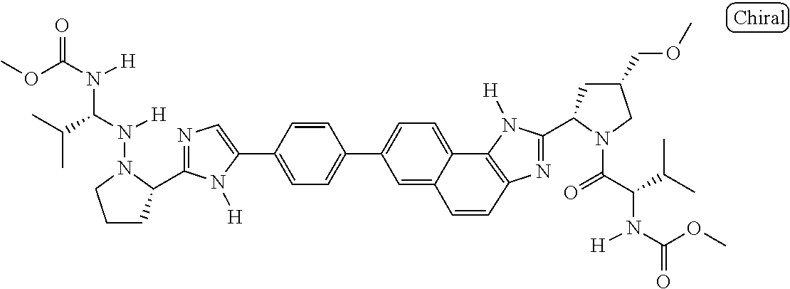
C1(C2=CC=C(C3=CC=C4C5=C(N=C(C6CC(COC)CN6C(=O)C(C(C)C)N([H])C(OC)=O)N5[H])C=CC4=C3)C=C2)=CN=C(C2CCCN2N([H])C(C(C)C)N([H])C(OC)=O)N1[H]
